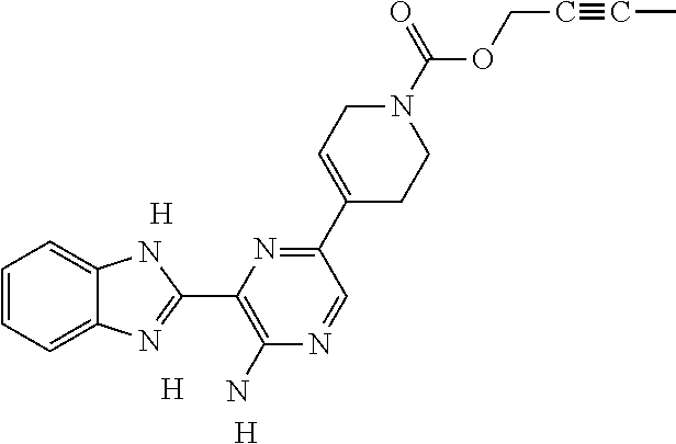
[H].[H].[H].C1=CC=C2C(=C1)NC(C1=C(N)N=CC(C3=CCN(C(=O)OCC#CC)CC3)=N1)=N2
